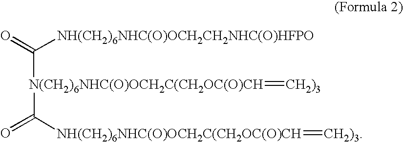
C([N(CH2)6NHC(O)OCH2C(CH2OC(O)CH](=[CH2)3])C([NH(CH2)6NHC(O)OCH2C(CH2OC(O)CH]=[CH2)3])=O)(=O)[NH(CH2)6NHC(O)OCH2CH2NHC(O)HFPO]
